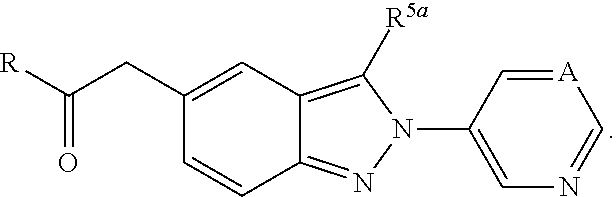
C1=[A]C=NC=C1N1C([R5a])=C2C(=N1)C=CC(CC([R])=O)=C2
